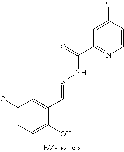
C1(OC)=CC=C(O)C(C=NNC(C2=NC=CC(Cl)=C2)=O)=C1
